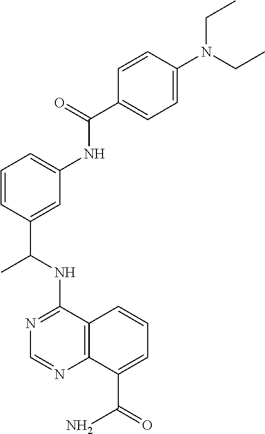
N1=C(NC(C2=CC(NC(C3=CC=C(N(CC)CC)C=C3)=O)=CC=C2)C)C2=C(N=C1)C(C(=O)N)=CC=C2
